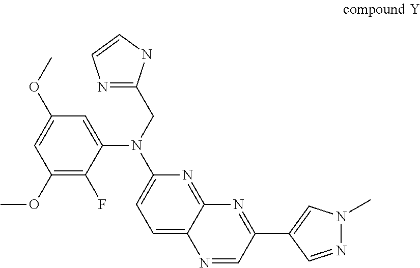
C1(N(CC2=NC=CN2)C2=CC=C3C(=N2)N=C(C2=CN(C)N=C2)C=N3)=CC(OC)=CC(OC)=C1F
